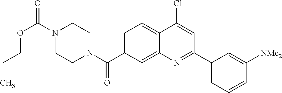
N1(C(OCCC)=O)CCN(C(=O)C2=CC=C3C(=C2)N=C(C2=CC=CC([NMe2])=C2)C=C3Cl)CC1
